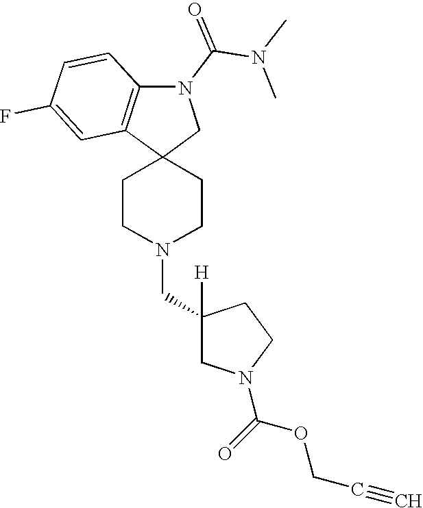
C1CN(CC2([H])CN(C(=O)OCC#C)CC2)CCC12CN(C(N(C)C)=O)C1=C2C=C(F)C=C1
